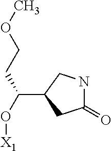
COCCC(O[X1])C1CC(=O)NC1
